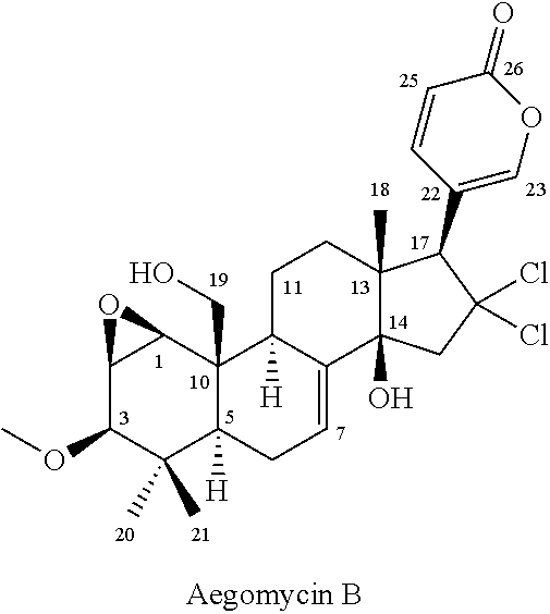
C12C(OC)C(C)(C)C3([H])C(CO)(C1O2)C1([H])C(=CC3)C2(O)C(C)(CC1)C(C1=COC(=O)C=C1)C(Cl)(Cl)C2
